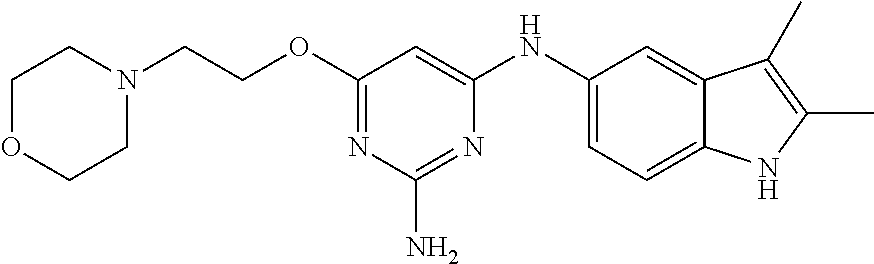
N1(CCOC2=NC(N)=NC(NC3=CC=C4C(=C3)C(C)=C(C)N4)=C2)CCOCC1
